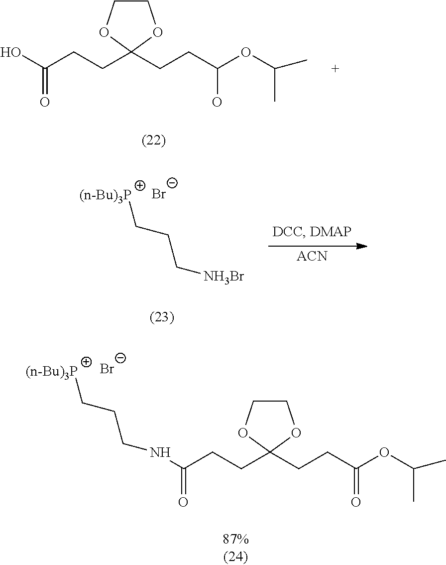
OC(CCC1(CCC(OC(C)C)O)OCCO1)=O.[Br-].[(n-Bu)3P]CCC[NH3Br].[ACN].[Br-].C(CCC1(CCC(OC(C)C)=O)OCCO1)(=O)NCCC[(n-Bu)3P]
